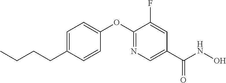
C1=C(CCCC)C=CC(OC2=NC=C(C(NO)=O)C=C2F)=C1
